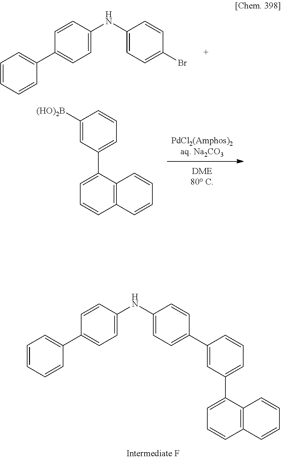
C1(NC2=CC=C(C3=CC=CC=C3)C=C2)=CC=C(C2=CC(C3=CC=CC4=C3C=CC=C4)=CC=C2)C=C1.C1(NC2=CC=C(C3=CC=CC=C3)C=C2)=CC=C(Br)C=C1.C1=C([(HO)2B])C=CC=C1C1=CC=CC2=C1C=CC=C2
